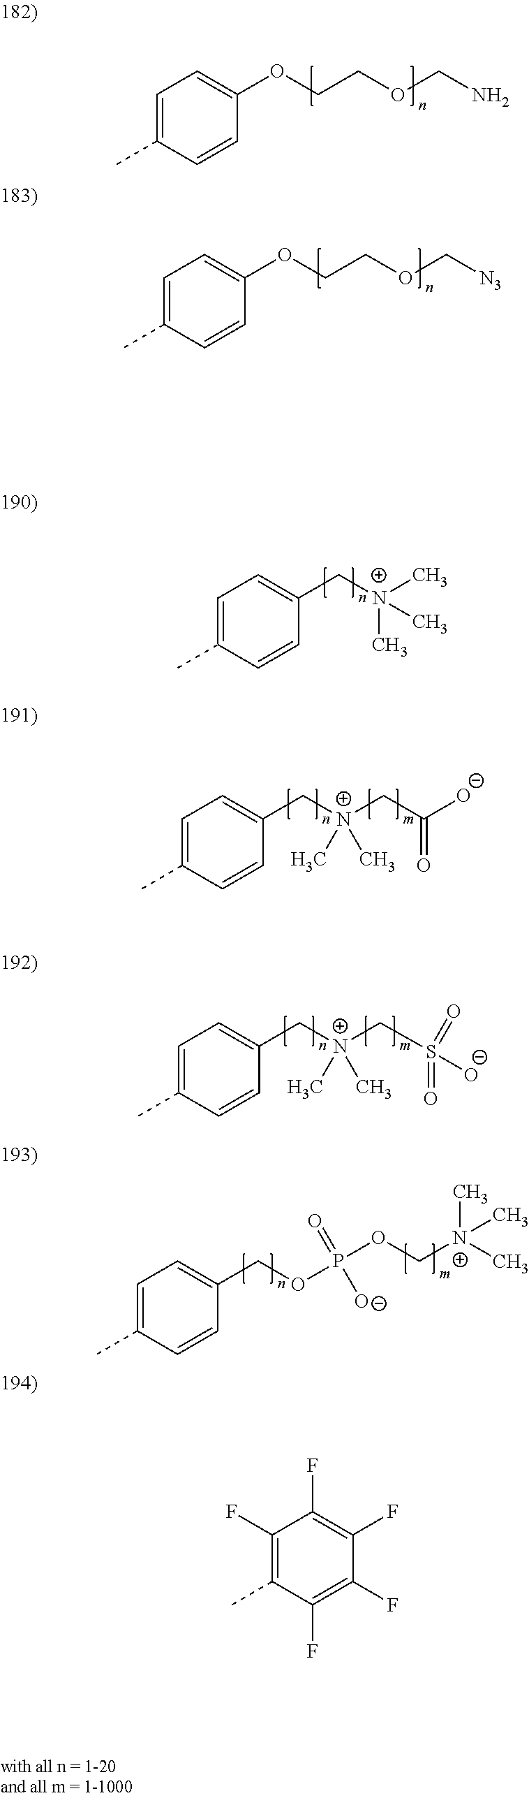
C1(OCCOCN)=CC=C(C)C=C1.C([N+](CC([O-])=O)(C)C)C1=CC=C(C)C=C1.C([N+](CS([O-])(=O)=O)(C)C)C1=CC=C(C)C=C1.C(OP(OC[N+](C)(C)C)([O-])=O)C1=CC=C(C)C=C1.O(CCOC[N3])C1=CC=C(C)C=C1.C1(C[N+](C)(C)C)=CC=C(C)C=C1.C1(F)=C(F)C(F)=C(C)C(F)=C1F
